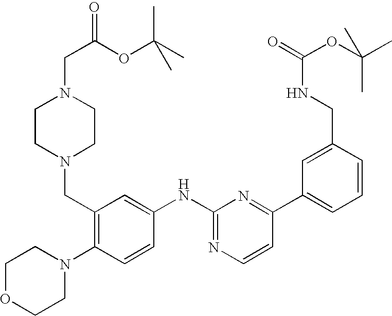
C1OCCN(C2=C(CN3CCN(CC(OC(C)(C)C)=O)CC3)C=C(NC3=NC=CC(C4=CC=CC(CNC(=O)OC(C)(C)C)=C4)=N3)C=C2)C1
